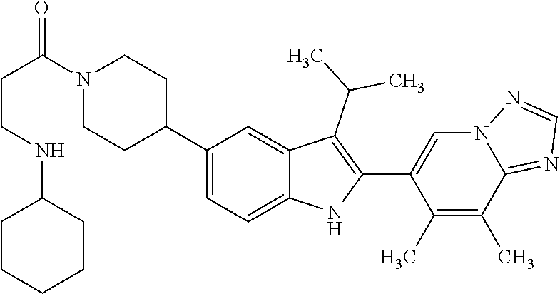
N1(C(CCNC2CCCCC2)=O)CCC(C2=CC=C3C(=C2)C(C(C)C)=C(C2=CN4C(=NC=N4)C(C)=C2C)N3)CC1
